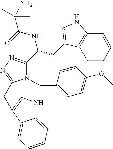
N1(CC2=CC=C(OC)C=C2)C(C(CC2=CNC3=C2C=CC=C3)NC(=O)C(N)(C)C)=NN=C1CC1=CNC2=CC=CC=C21
